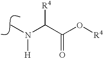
N(C)(C(C(O[R4])=O)[R4])[H]
